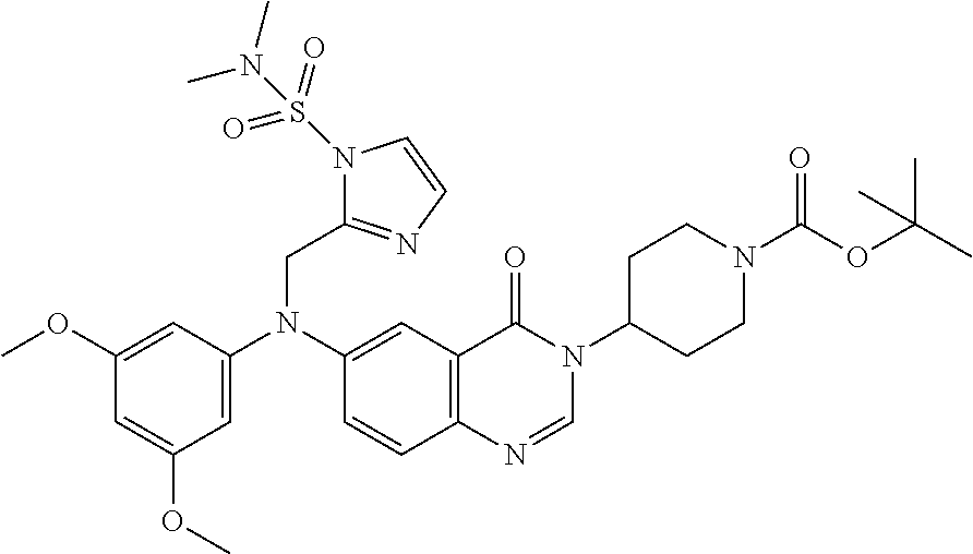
N1(S(N(C)C)(=O)=O)C(CN(C2=CC(OC)=CC(OC)=C2)C2=CC3=C(C=C2)N=CN(C2CCN(C(OC(C)(C)C)=O)CC2)C3=O)=NC=C1
